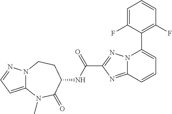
N12C(=CC=N1)N(C)C(=O)C(NC(C1=NN3C(=N1)C=CC=C3C1=C(F)C=CC=C1F)=O)CC2
